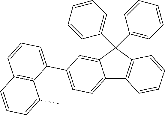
C12=CC=C(C3=CC=CC4=C3C(C)=CC=C4)C=C1C(C1=CC=CC=C1)(C1=CC=CC=C1)C1=C2C=CC=C1
